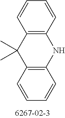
C12=C(C=CC=C1)NC1=C(C2(C)C)C=CC=C1
